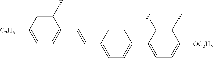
C1(F)=CC([C2H5])=CC=C1C=CC1=CC=C(C2=CC=C([OC2H5])C(F)=C2F)C=C1
